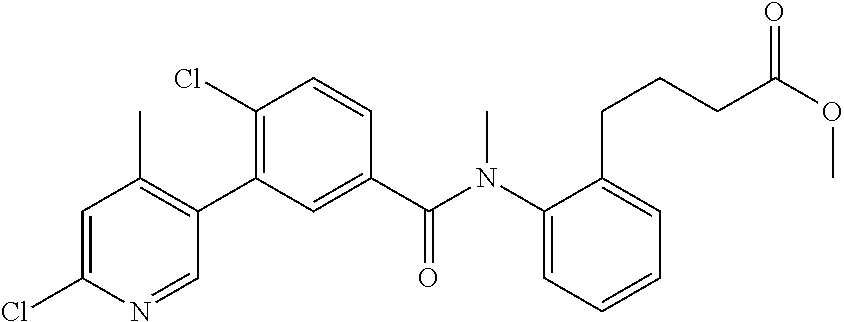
C1=C(Cl)N=CC(C2=C(Cl)C=CC(C(N(C3=CC=CC=C3CCCC(OC)=O)C)=O)=C2)=C1C
